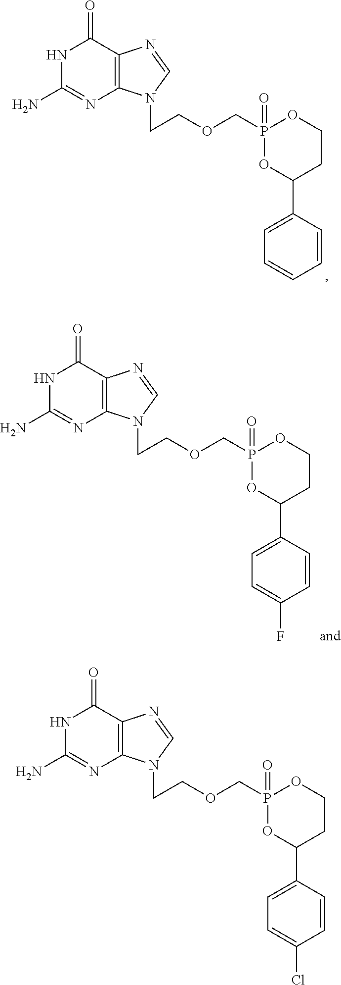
N1C(N)=NC2=C(C1=O)N=CN2CCOCP1(=O)OC(C2=CC=CC=C2)CCO1.N1C(N)=NC2=C(C1=O)N=CN2CCOCP1(=O)OC(C2=CC=C(F)C=C2)CCO1.N1C(N)=NC2=C(C1=O)N=CN2CCOCP1(=O)OC(C2=CC=C(Cl)C=C2)CCO1
